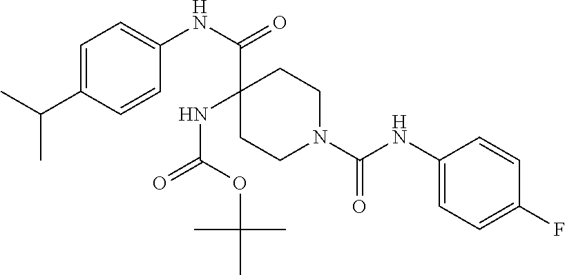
C1=C(C(C)C)C=CC(NC(=O)C2(NC(OC(C)(C)C)=O)CCN(C(NC3=CC=C(F)C=C3)=O)CC2)=C1
